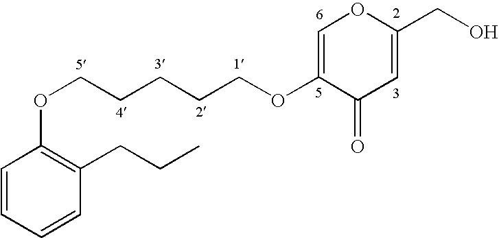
C1=CC=CC(CCC)=C1OCCCCCOC1=COC(CO)=CC1=O
